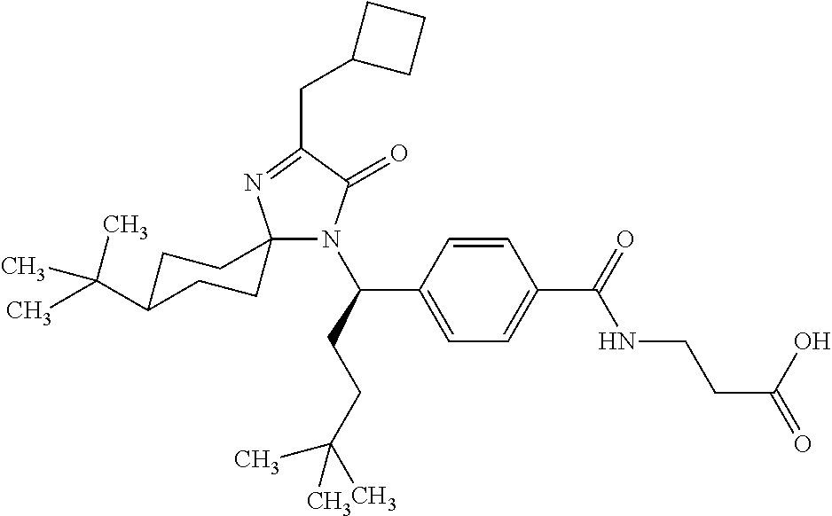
C12(N(C(C3=CC=C(C(=O)NCCC(=O)O)C=C3)CCC(C)(C)C)C(=O)C(CC3CCC3)=N1)CCC(C(C)(C)C)CC2
